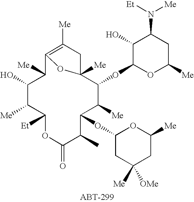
C12=C([Me])CC([Me])(C(OC3OC([Me])CC(N([Et])[Me])C3O)C([Me])C(OC3CC([Me])([OMe])CC([Me])O3)C(C)C(=O)OC([Et])C([Me])C(O)C1[Me])O2
